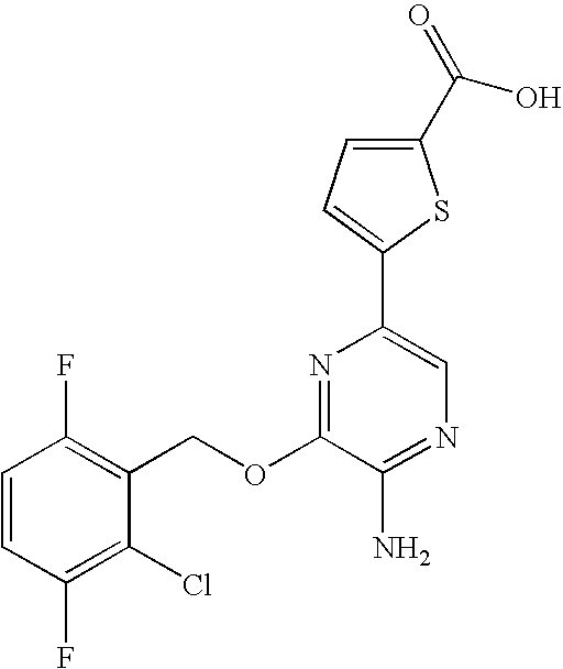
C1=CC(F)=C(COC2=NC(C3=CC=C(C(O)=O)S3)=CN=C2N)C(Cl)=C1F
